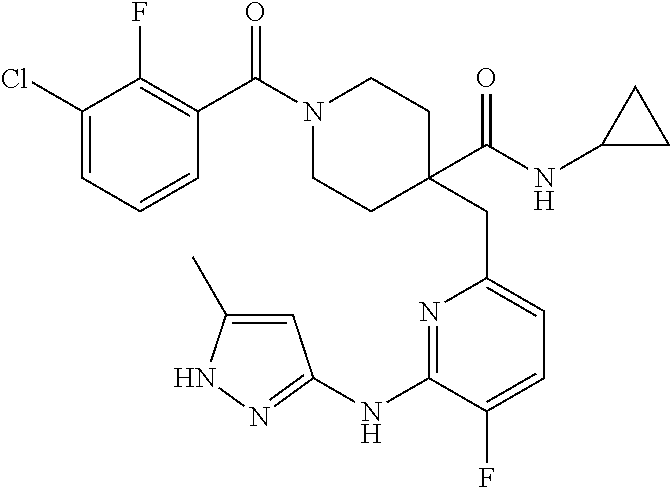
C1(Cl)=CC=CC(C(N2CCC(CC3=CC=C(F)C(NC4=NNC(C)=C4)=N3)(C(NC3CC3)=O)CC2)=O)=C1F
